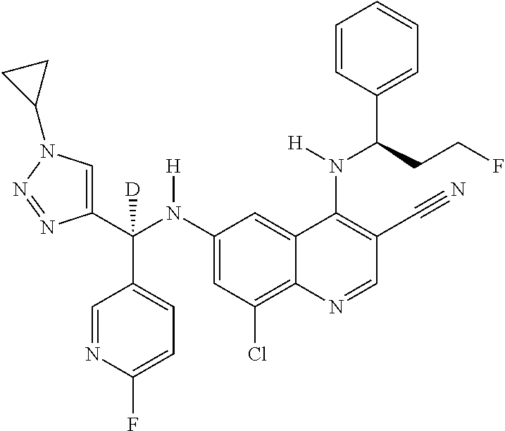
C1(N(C(C2=CN(C3CC3)N=N2)(C2=CC=C(F)N=C2)[D])[H])=CC(Cl)=C2C(=C1)C(N(C(CCF)C1=CC=CC=C1)[H])=C(C#N)C=N2
